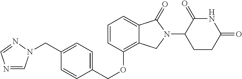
C1=C2C(=C(OCC3=CC=C(CN4C=NC=N4)C=C3)C=C1)CN(C1CCC(=O)NC1=O)C2=O
